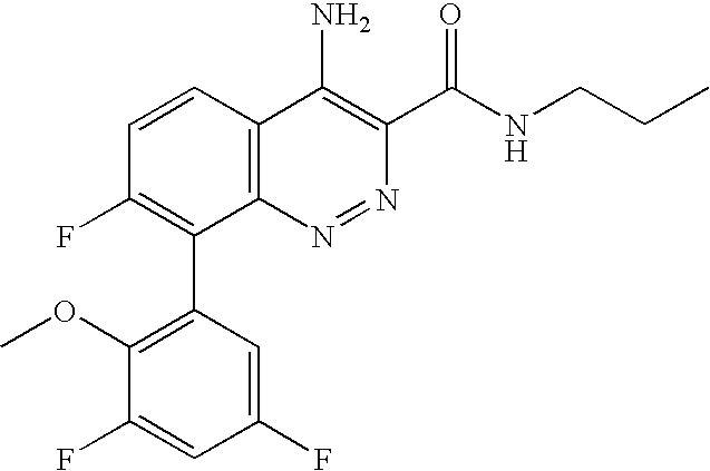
C1(F)=CC(C2=C(F)C=CC3=C2N=NC(C(=O)NCCC)=C3N)=C(OC)C(F)=C1
